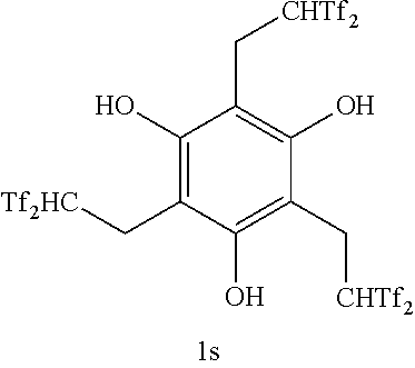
C1(O)=C(C[Tf2HC])C(O)=C(C[CHTf2])C(O)=C1C[CHTf2]
